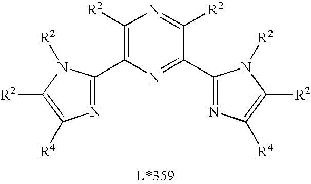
C1(C2=NC([R4])=C([R2])N2[R2])=C([R2])N=C([R2])C(C2=NC([R4])=C([R2])N2[R2])=N1
